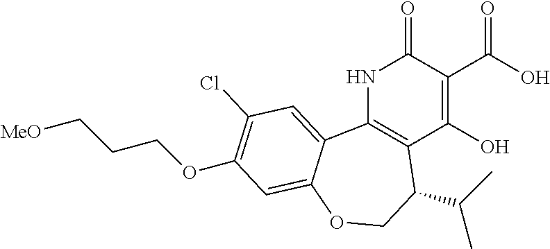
N1C2=C(C(O)=C(C(O)=O)C1=O)C(C(C)C)COC1=CC(OCCC[MeO])=C(Cl)C=C21
